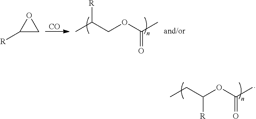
C1([R])CO1.[R]C(COC(C)=O)C.[CO].C(C(OC(C)=O)[R])C
